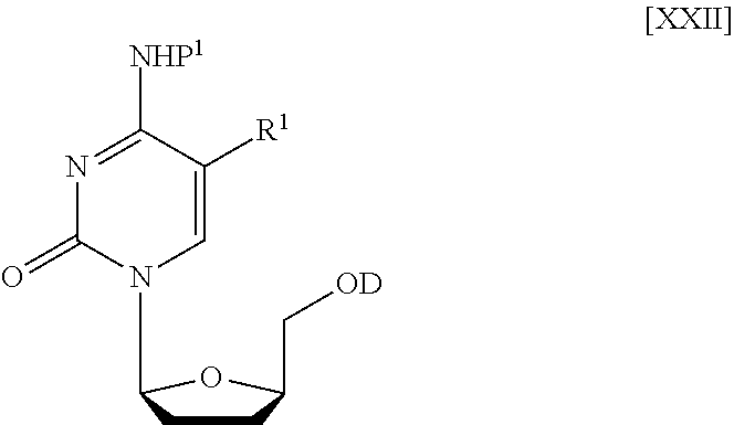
N1=C([NHP1])C([R1])=CN(C2CCC(C[OD])O2)C1=O
